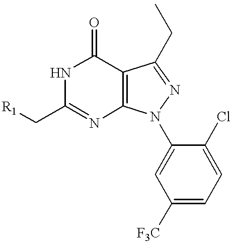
N1C(C[R1])=NC2=C(C1=O)C(CC)=NN2C1=CC([F3C])=CC=C1Cl
